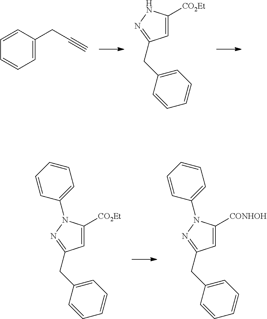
C1=C([CONHOH])N(C2=CC=CC=C2)N=C1CC1=CC=CC=C1.C1=C([CO2Et])N(C2=CC=CC=C2)N=C1CC1=CC=CC=C1.C1=C([CO2Et])NN=C1CC1=CC=CC=C1.C1=C(CC#C)C=CC=C1
